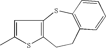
C1=C(C)SC2=C1SC1=C(CC2)C=CC=C1
